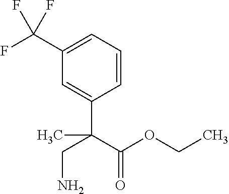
C1(C(F)(F)F)=CC=CC(C(C(OCC)=O)(C)CN)=C1
